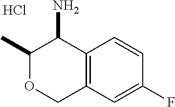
C12=C(C=CC(F)=C1)C(N)C(C)OC2.Cl
